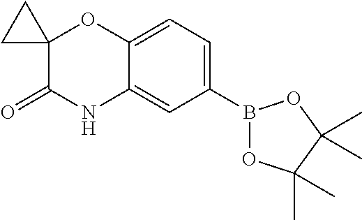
C1(B2OC(C)(C)C(C)(C)O2)=CC=C2C(=C1)NC(=O)C1(O2)CC1
